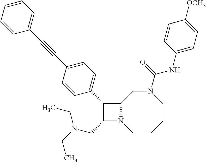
C1(CN(CC)CC)N2C(C1C1=CC=C(C#CC3=CC=CC=C3)C=C1)CN(C(NC1=CC=C([OCH3])C=C1)=O)CCCC2
